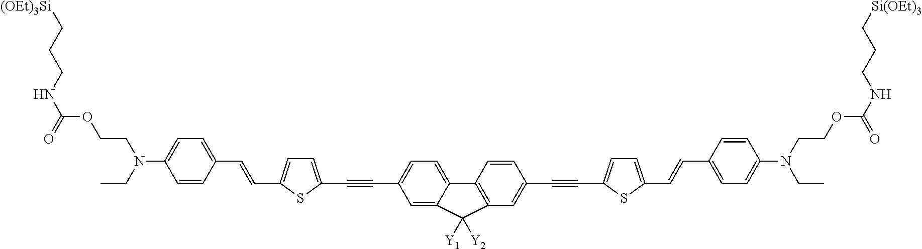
[(OEt)3Si]CCCNC(=O)OCCN(C1=CC=C(C=CC2=CC=C(C#CC3=CC=C4C(=C3)C([Y1])([Y2])C3=C4C=CC(C#CC4=CC=C(C=CC5=CC=C(N(CCOC(NCCC[Si(OEt)3])=O)CC)C=C5)S4)=C3)S2)C=C1)CC
